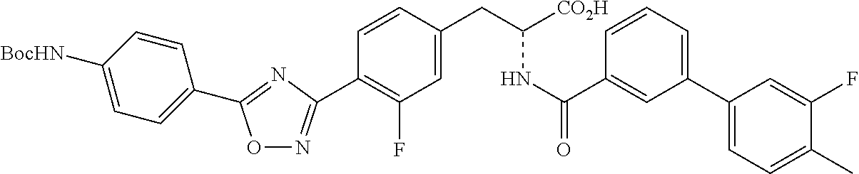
O1N=C(C2=C(F)C=C(CC(NC(=O)C3=CC(C4=CC=C(C)C(F)=C4)=CC=C3)[CO2H])C=C2)N=C1C1=CC=C([BocHN])C=C1
